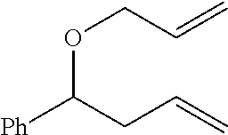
[Ph]C(CC=C)OCC=C
